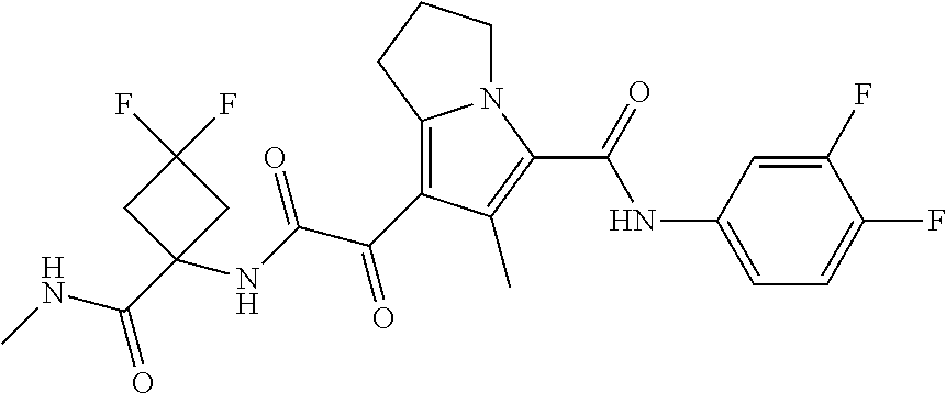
C1(C(C(NC2(C(NC)=O)CC(F)(F)C2)=O)=O)=C2N(C(C(=O)NC3=CC=C(F)C(F)=C3)=C1C)CCC2
